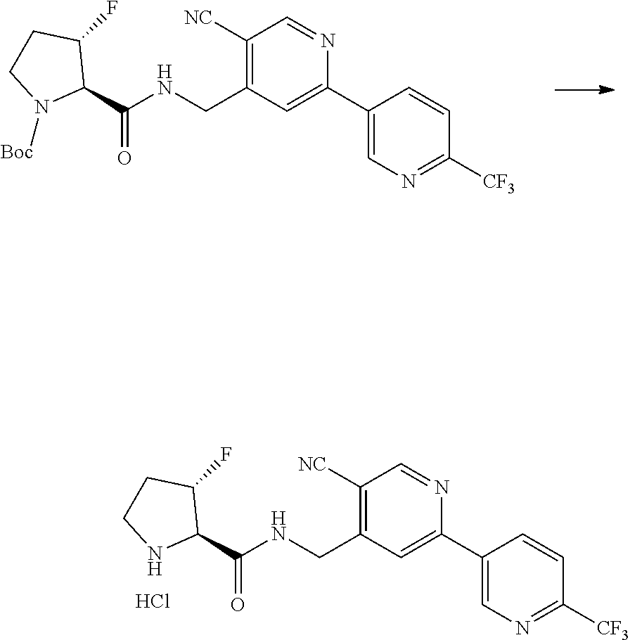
C1(C2=CC(CNC(C3C(F)CCN3[Boc])=O)=C([NC])C=N2)=CN=C([CF3])C=C1.C1(C2=CC(CNC(C3C(F)CCN3)=O)=C([NC])C=N2)=CN=C([CF3])C=C1.Cl
